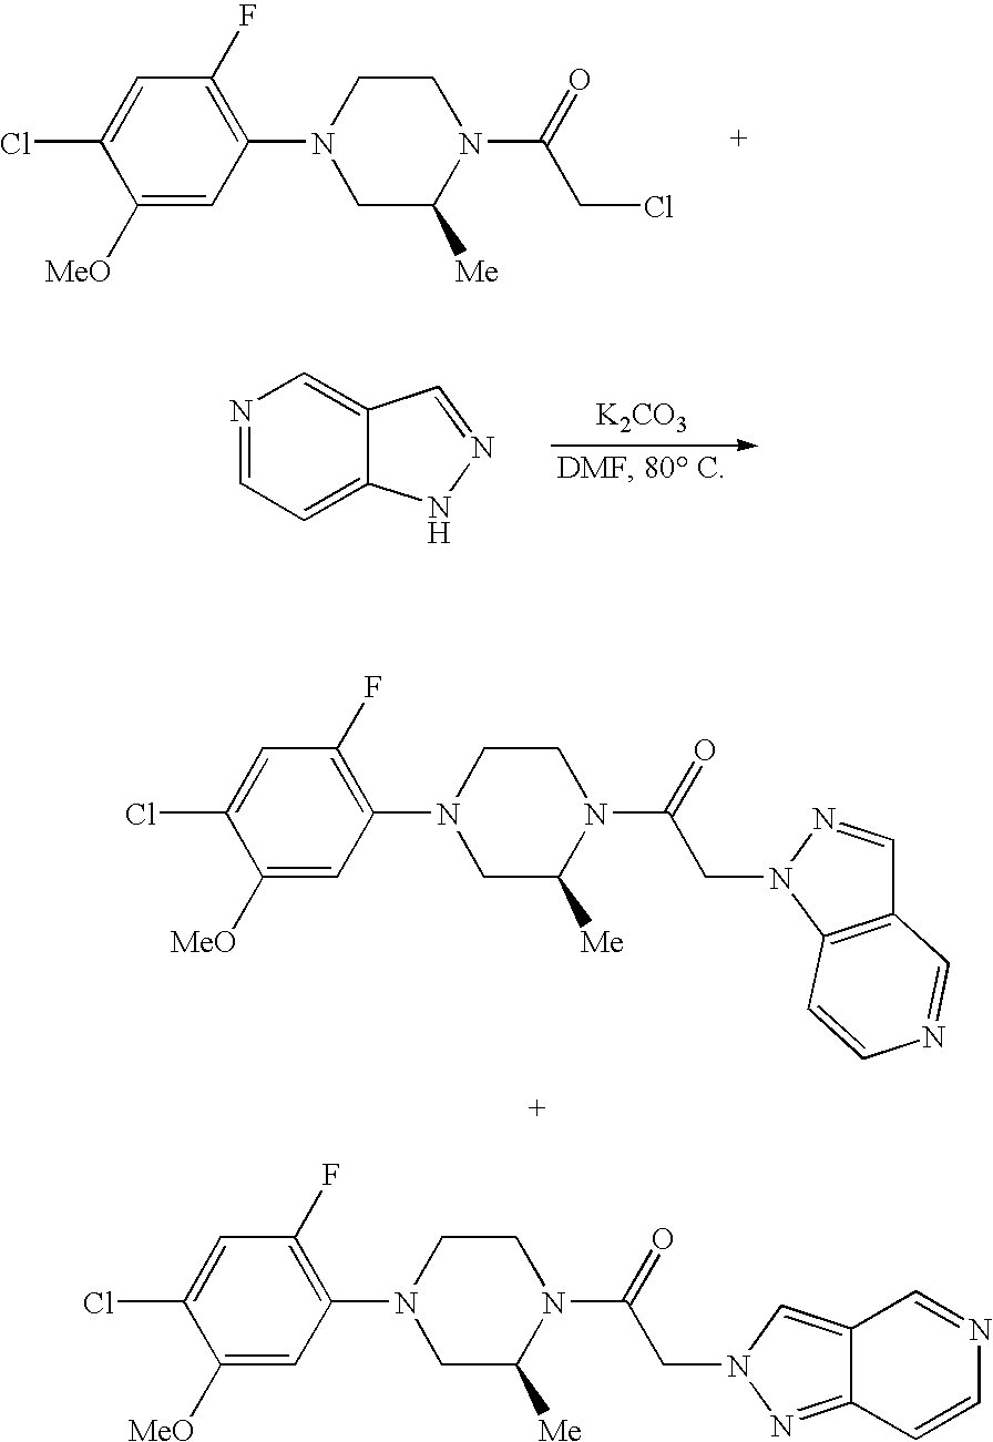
C1([MeO])=CC(N2CC([Me])N(C(=O)CN3C4=C(C=N3)C=NC=C4)CC2)=C(F)C=C1Cl.C1([MeO])=CC(N2CC([Me])N(C(=O)CN3N=C4C(=C3)C=NC=C4)CC2)=C(F)C=C1Cl.C1([MeO])=CC(N2CC([Me])N(C(=O)CCl)CC2)=C(F)C=C1Cl.[K2CO3].N1=CC=C2C(=C1)C=NN2
